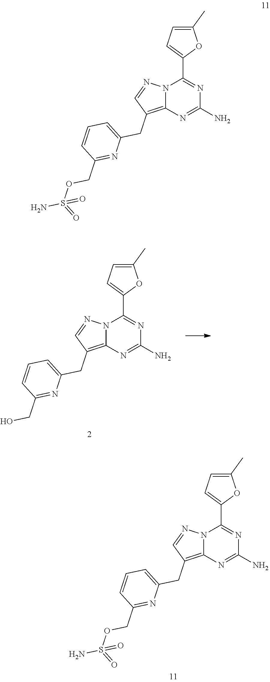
N12C(=C(CC3=CC=CC(CO)=N3)C=N1)N=C(N)N=C2C1=CC=C(C)O1.N12C(=C(CC3=CC=CC(COS(=O)(N)=O)=N3)C=N1)N=C(N)N=C2C1=CC=C(C)O1.N12C(=C(CC3=CC=CC(COS(=O)(N)=O)=N3)C=N1)N=C(N)N=C2C1=CC=C(C)O1
